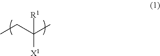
[R1]C(CC)(C)[X1]
